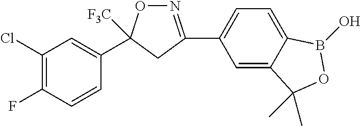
C1(C2=NOC(C3=CC(Cl)=C(F)C=C3)([F3C])C2)=CC=C2C(=C1)C(C)(C)OB2O
